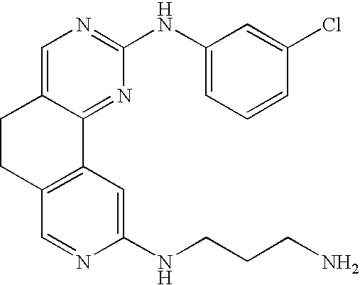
C1=C2C(=NC(NC3=CC=CC(Cl)=C3)=N1)C1=C(C=NC(NCCCN)=C1)CC2
